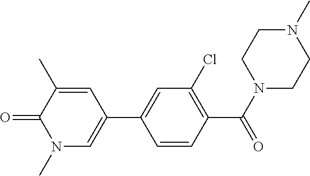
O=C1C(C)=CC(C2=CC(Cl)=C(C(N3CCN(C)CC3)=O)C=C2)=CN1C
